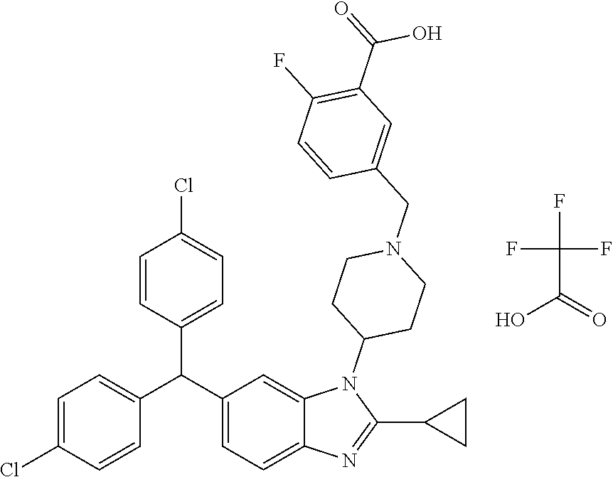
C1=C(Cl)C=CC(C(C2=CC=C3C(=C2)N(C2CCN(CC4=CC(C(=O)O)=C(F)C=C4)CC2)C(C2CC2)=N3)C2=CC=C(Cl)C=C2)=C1.FC(C(O)=O)(F)F
